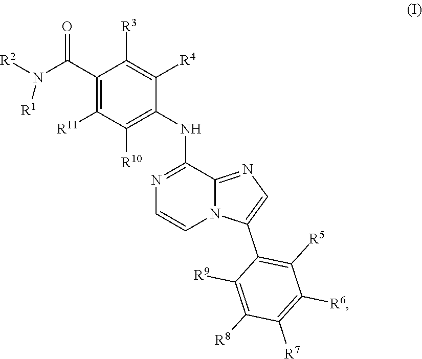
C1=CN=C(NC2=C([R10])C([R11])=C(C(N([R2])[R1])=O)C([R3])=C2[R4])C2=NC=C(C3=C([R5])C([R6])=C([R7])C([R8])=C3[R9])N12
